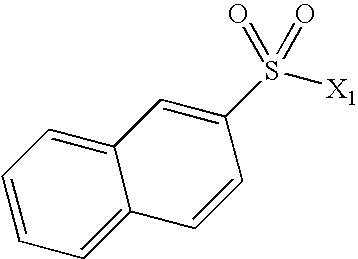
C1(S(=O)(=O)[X1])=CC2=CC=CC=C2C=C1
